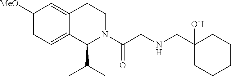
C1([MeO])=CC=C2C(=C1)CCN(C(CNCC1(O)CCCCC1)=O)C2C(C)C
